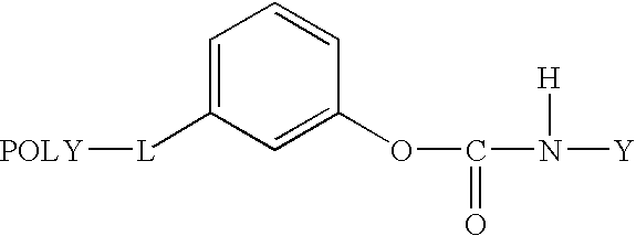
C1=C([L][POLY])C=C(OC(N([Y])[H])=O)C=C1
